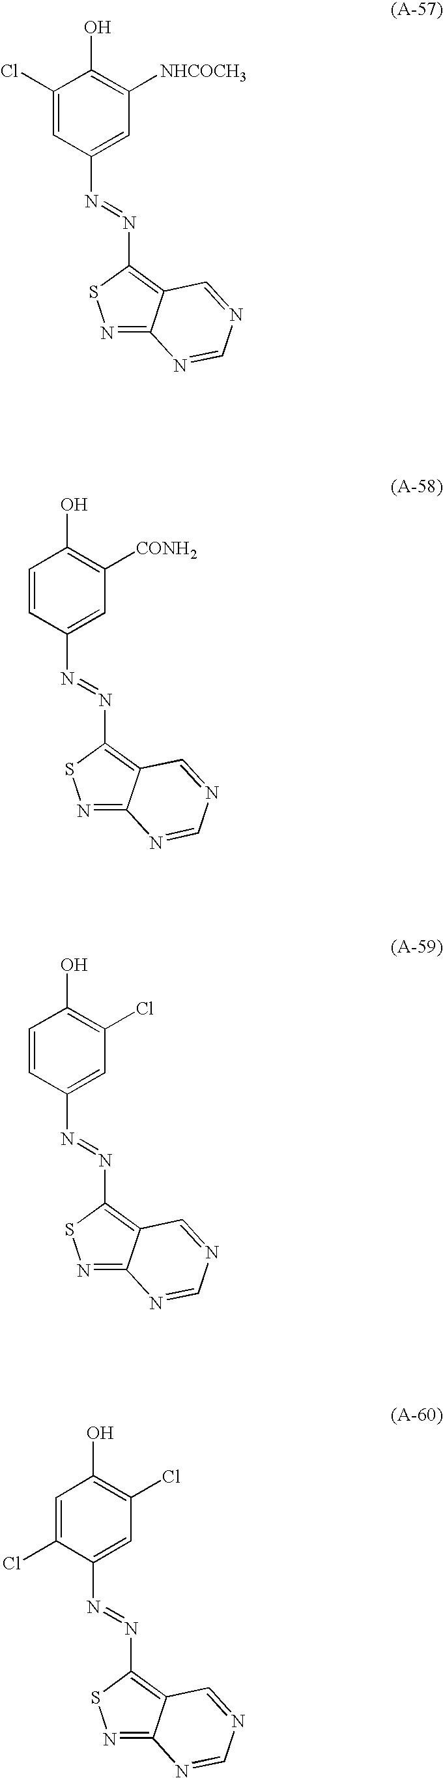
C1=C(Cl)C(O)=C([NHCOCH3])C=C1N=NC1=C2C(=NS1)N=CN=C2.C1=CC(O)=C([CONH2])C=C1N=NC1=C2C(=NS1)N=CN=C2.C1(Cl)=CC(O)=C(Cl)C=C1N=NC1=C2C(=NS1)N=CN=C2.C1=CC(O)=C(Cl)C=C1N=NC1=C2C(=NS1)N=CN=C2
